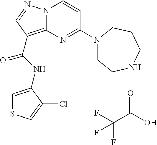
FC(C(O)=O)(F)F.N(C(=O)C1=C2N(N=C1)C=CC(N1CCNCCC1)=N2)C1=CSC=C1Cl
